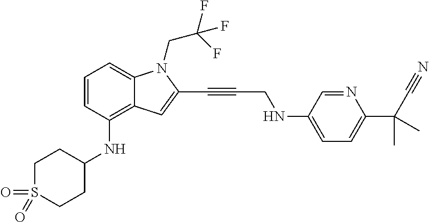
C1=CC(NC2CCS(=O)(=O)CC2)=C2C(=C1)N(CC(F)(F)F)C(C#CCNC1=CC=C(C(C#N)(C)C)N=C1)=C2
